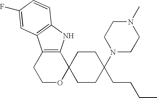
C1OC2(C3=C(C1)C1=C(N3)C=CC(F)=C1)CCC(N1CCN(C)CC1)(CCCC)CC2
